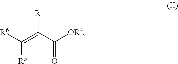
[R6]C(=C([R])C([OR4])=O)[R5]
